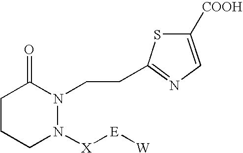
C1CCN([X][E][W])N(CCC2=NC=C([COOH])S2)C1=O
